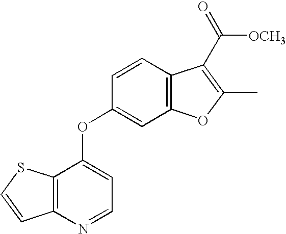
C1=CC2=C(S1)C(OC1=CC3=C(C=C1)C(C([OCH3])=O)=C(C)O3)=CC=N2
